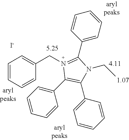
C1=CC=CC(CN2=C(C3=CC=CC=C3)N(CC)C(C3=CC=CC=C3)=C2C2=CC=CC=C2)=C1.[I-]
